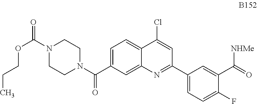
C1=C(C(N2CCN(C(=O)OCCC)CC2)=O)C=C2C(=C1)C(Cl)=CC(C1=CC=C(F)C(C(=O)[NHMe])=C1)=N2
